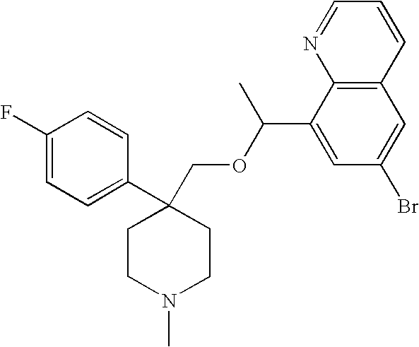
C1(F)=CC=C(C2(COC(C3=CC(Br)=CC4=C3N=CC=C4)C)CCN(C)CC2)C=C1
